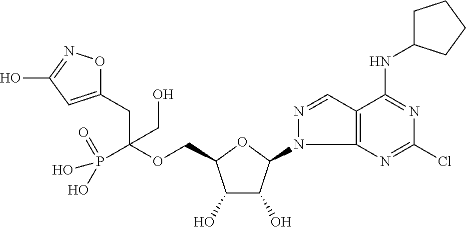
C(OCC1C(O)C(O)C(N2C3=C(C=N2)C(NC2CCCC2)=NC(Cl)=N3)O1)(P(O)(=O)O)(CC1=CC(O)=NO1)CO
